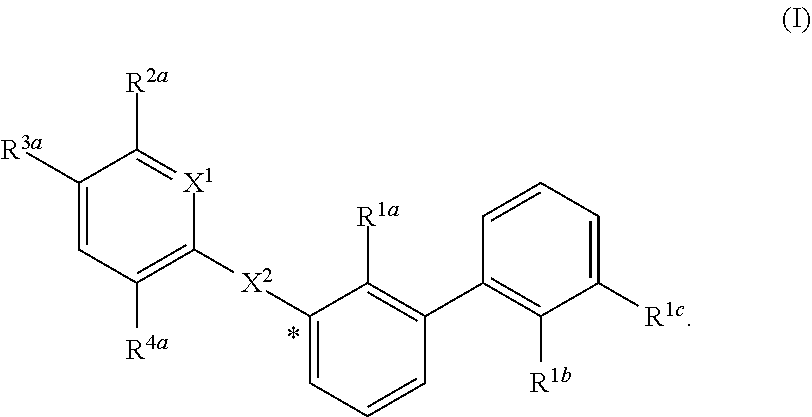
C1([R3a])=CC([R4a])=C([X2]C2=CC=CC(C3=C([R1b])C([R1c])=CC=C3)=C2[R1a])[X1]=C1[R2a]
